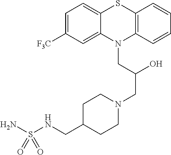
C1=C([F3C])C=C2C(=C1)SC1=C(N2CC(CN2CCC(CNS(N)(=O)=O)CC2)O)C=CC=C1
